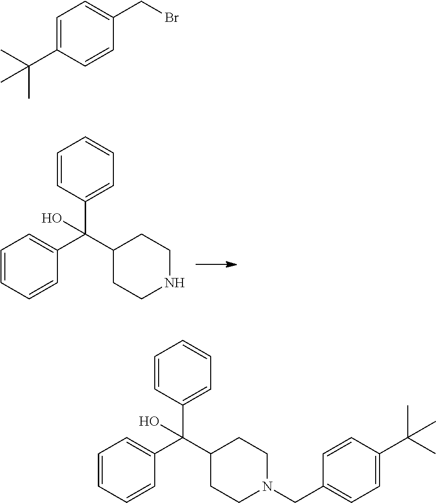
C1(C(C2CCNCC2)(C2=CC=CC=C2)O)=CC=CC=C1.C1(C(C)(C)C)=CC=C(CBr)C=C1.C1(C(C2CCN(CC3=CC=C(C(C)(C)C)C=C3)CC2)(C2=CC=CC=C2)O)=CC=CC=C1
